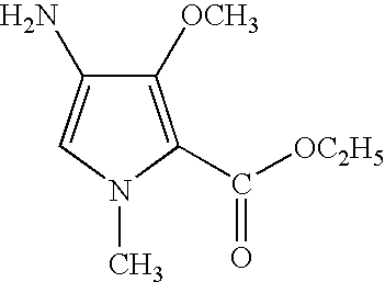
C1([OCH3])=C(C([OC2H5])=O)N(C)C=C1N
